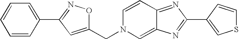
C1=CC2=NC(C3=CSC=C3)=NC2=CN1CC1=CC(C2=CC=CC=C2)=NO1
